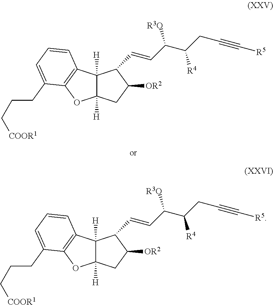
C12([H])C([H])(CC([OR2])C1C=CC(C(CC#C[R5])[R4])[R3O])OC1=C2C=CC=C1CCC[COOR1].C12([H])C([H])(CC([OR2])C1C=CC(C(CC#C[R5])[R4])[R3O])OC1=C2C=CC=C1CCC[COOR1]
